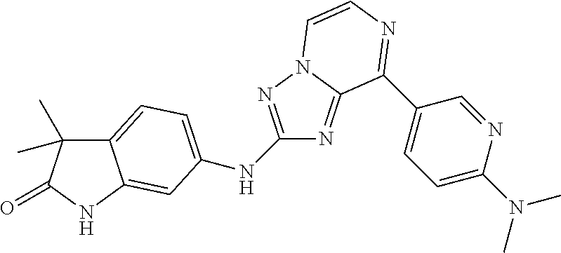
C12=CC=C(NC3=NN4C(=N3)C(C3=CC=C(N(C)C)N=C3)=NC=C4)C=C1NC(=O)C2(C)C
